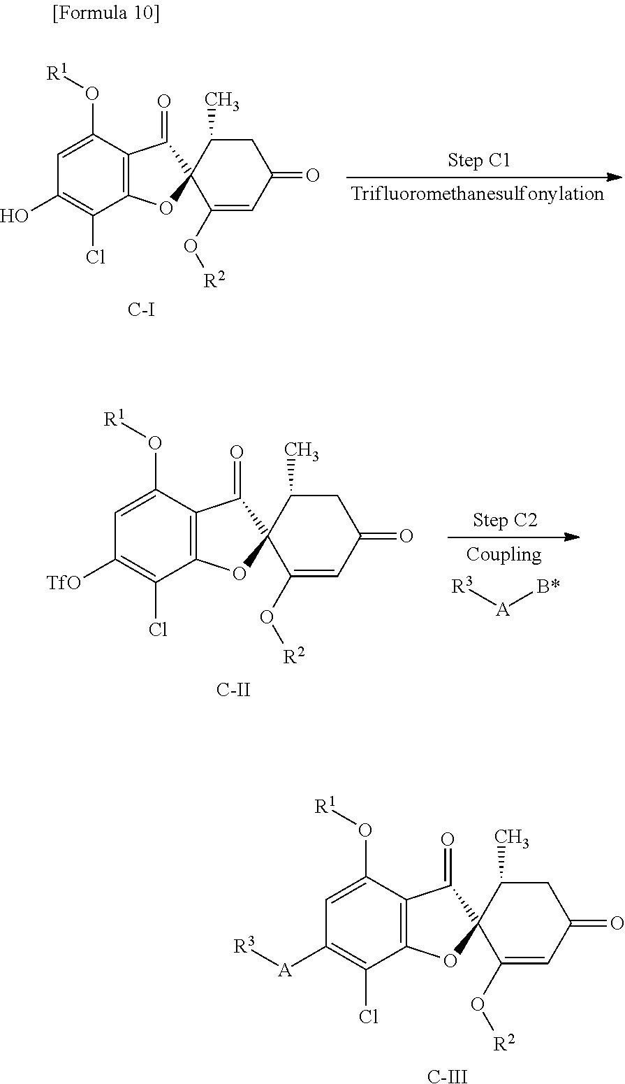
C1=C(O[R1])C2=C(C(Cl)=C1[A][R3])OC1(C2=O)C(O[R2])=CC(=O)CC1C.[C-III].C1=C(O[R1])C2=C(C(Cl)=C1O)OC1(C2=O)C(O[R2])=CC(=O)CC1C.[C-I].C1=C(O[R1])C2=C(C(Cl)=C1[TfO])OC1(C2=O)C(O[R2])=CC(=O)CC1C.[C-II].[R3][A][B*]
